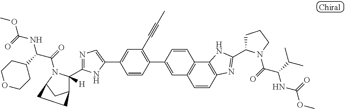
C1(C2=CC(C#CC)=C(C3=CC4=C(C=C3)C3=C(N=C(C5CCCN5C(C(C(C)C)NC(=O)OC)=O)N3)C=C4)C=C2)=CN=C(C2([H])C3CC(N2C(=O)C(C2CCOCC2)NC(=O)OC)CC3)N1
